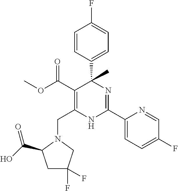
C(C1=C(C(OC)=O)C(C2=CC=C(F)C=C2)(C)N=C(C2=CC=C(F)C=N2)N1)N1CC(F)(F)CC1C(O)=O
